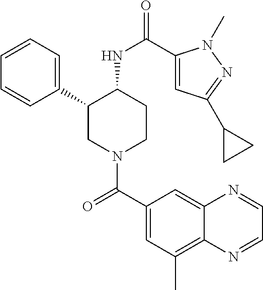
C1=CC=C(C2CN(C(C3=CC(C)=C4C(=C3)N=CC=N4)=O)CCC2NC(=O)C2=CC(C3CC3)=NN2C)C=C1
